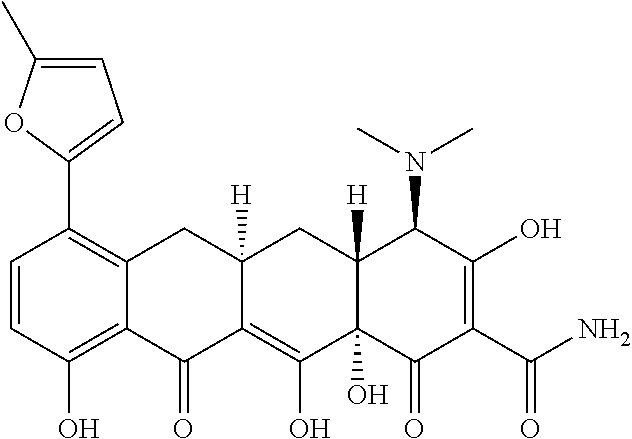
C1=CC(O)=C2C(=C1C1=CC=C(C)O1)CC1([H])C(=C(O)C3(O)C([H])(C1)C(N(C)C)C(O)=C(C(N)=O)C3=O)C2=O
